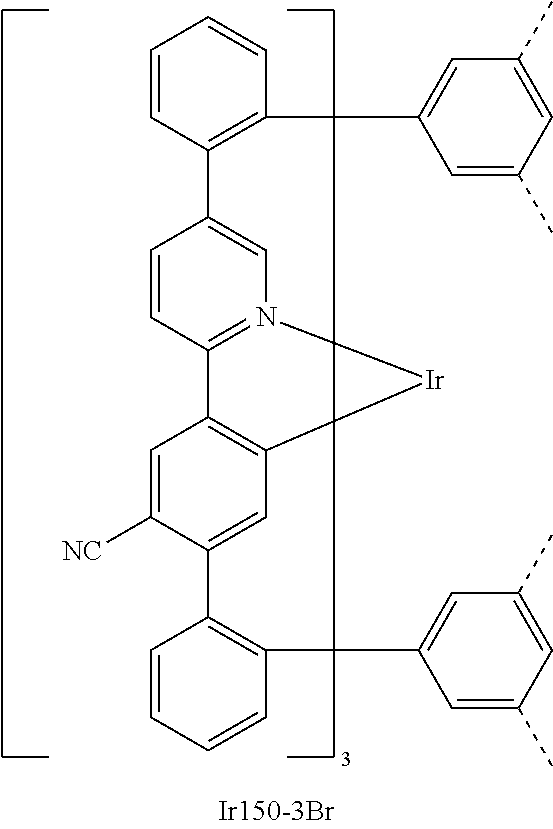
C1=C([NC])C(C2=C(C3=CC(C)=CC(C)=C3)C=CC=C2)=CC2=C1C1=N(C=C(C3=C(C4=CC(C)=CC(C)=C4)C=CC=C3)C=C1)[Ir]2
